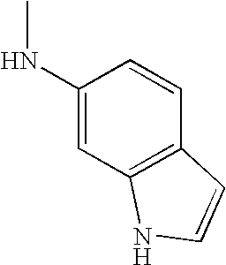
C1(NC)=CC2=C(C=C1)C=CN2
